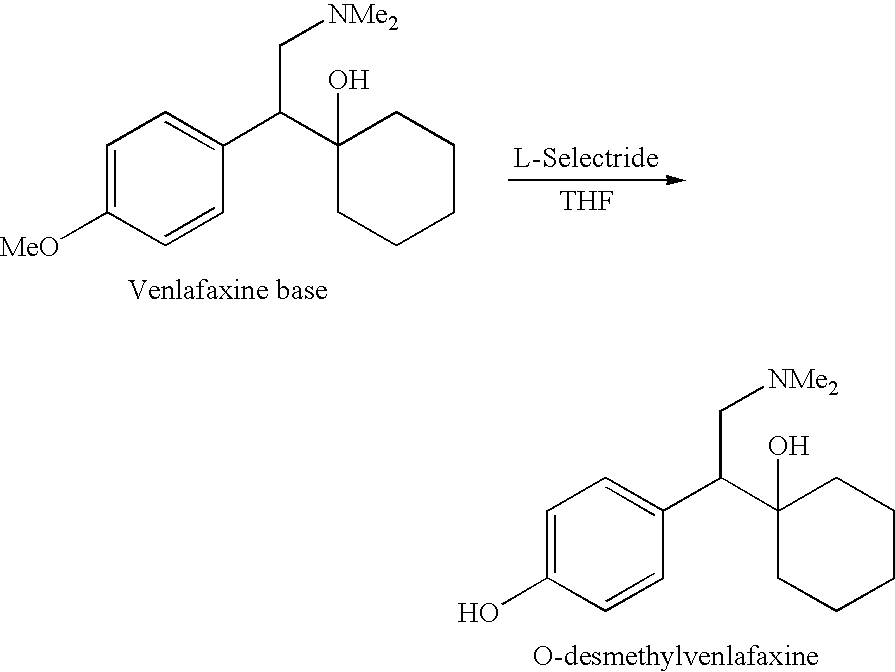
C1=C(O)C=CC(C(C2(O)CCCCC2)C[NMe2])=C1.C1=C([MeO])C=CC(C(C2(O)CCCCC2)C[NMe2])=C1.[THF]
